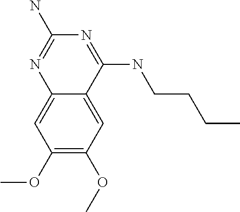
C1(OC)=C(OC)C=C2C(=C1)N=C(N)N=C2NCCCC
